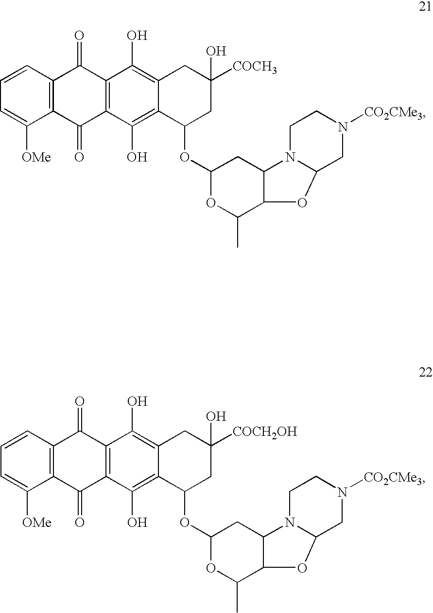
C1=CC2=C(C([OMe])=C1)C(=O)C1=C(C2=O)C(O)=C2C(=C1O)C(OC1OC(C)C3C(C1)N1C(O3)CN([CO2CMe3])CC1)CC([COCH3])(O)C2.C1=CC2=C(C([OMe])=C1)C(=O)C1=C(C2=O)C(O)=C2C(=C1O)C(OC1OC(C)C3C(C1)N1C(O3)CN([CO2CMe3])CC1)CC([COCH2OH])(O)C2
